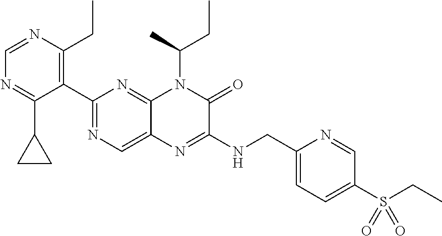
C1(C2=NC=C3C(=N2)N(C(C)CC)C(=O)C(NCC2=CC=C(S(CC)(=O)=O)C=N2)=N3)=C(CC)N=CN=C1C1CC1
